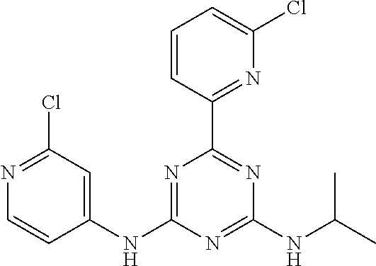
C1(NC2=NC(C3=NC(Cl)=CC=C3)=NC(NC(C)C)=N2)=CC(Cl)=NC=C1
